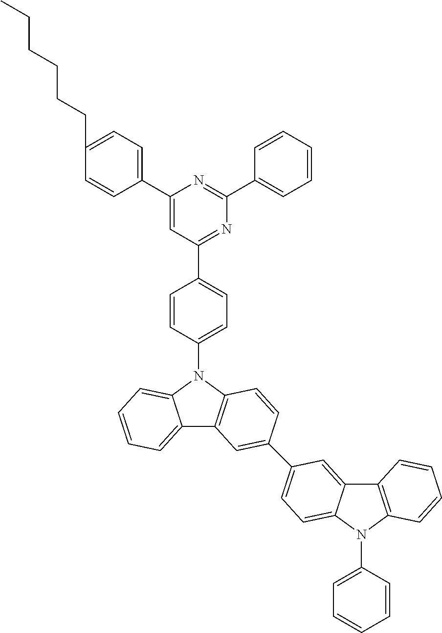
C1(C2=CC=C(CCCCCC)C=C2)=CC(C2=CC=C(N3C4=CC=CC=C4C4=C3C=CC(C3=CC=C5C(=C3)C3=C(N5C5=CC=CC=C5)C=CC=C3)=C4)C=C2)=NC(C2=CC=CC=C2)=N1
